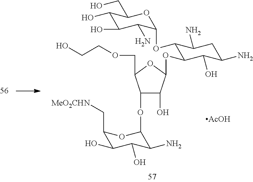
C1(OC2C(N)C(O)C(O)C(C[MeO2CHN])O2)C(O)C(OC2C(OC3C(N)C(O)C(O)C(CO)O3)C(N)CC(N)C2O)OC1COCCO.[AcOH]
